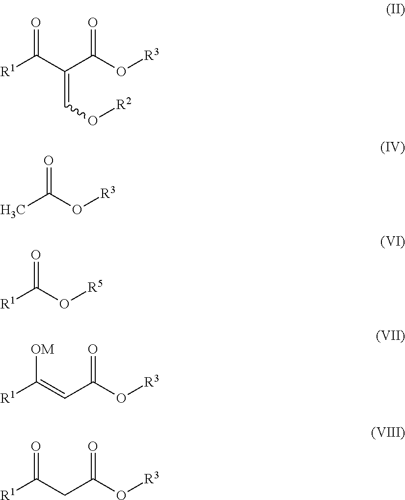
[R1]C(C(C(O[R3])=O)=CO[R2])=O.O=C(O[R3])C.O=C(O[R5])[R1].O=C(O[R3])C=C([R1])[OM].O=C(O[R3])CC([R1])=O
